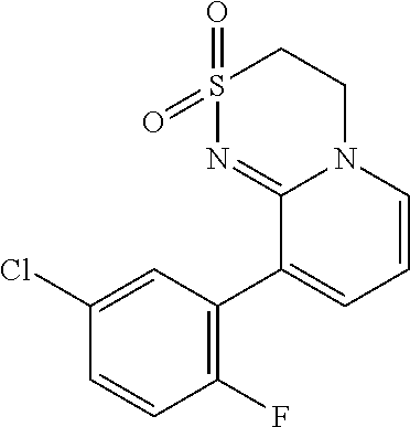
C1(F)=C(C2=CC=CN3C2=NS(=O)(=O)CC3)C=C(Cl)C=C1
